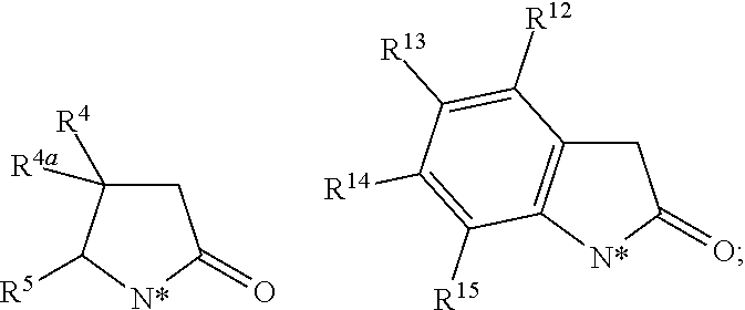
C1C2=C([N*]C1=O)C([R15])=C([R14])C([R13])=C2[R12].C1C([R4])([R4a])C([R5])[N*]C1=O
